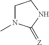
C1N(C)C(=[Z])NC1
